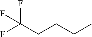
FC(F)(F)CCCC
